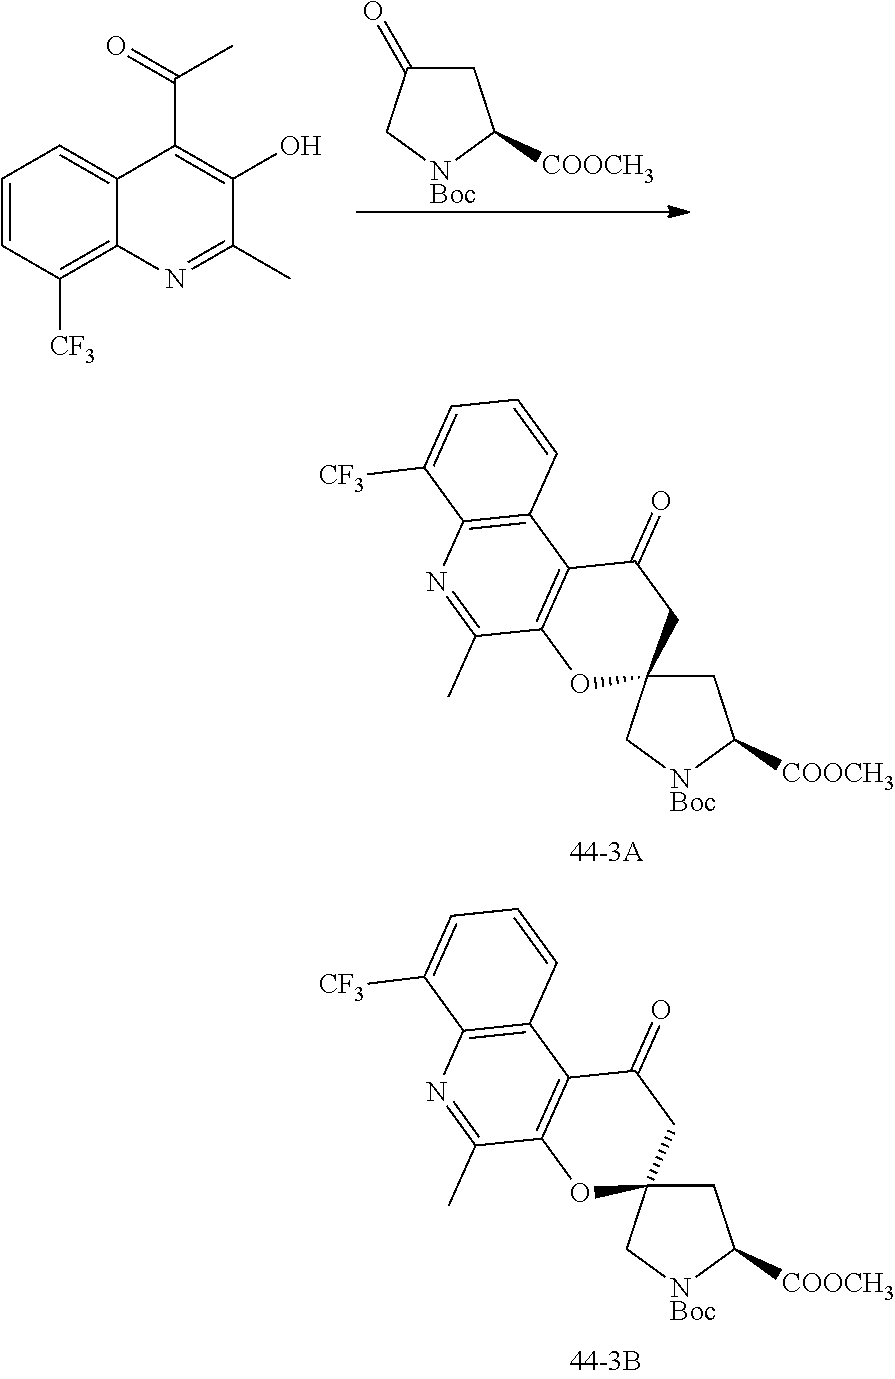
C1C2(C[NBoc]C1[COOCH3])CC(=O)C1=C(O2)C(C)=NC2=C1C=CC=C2[CF3].C1C2(C[NBoc]C1[COOCH3])CC(=O)C1=C(O2)C(C)=NC2=C1C=CC=C2[CF3].C1C(=O)C[NBoc]C1[COOCH3].C1=CC([CF3])=C2C(=C1)C(C(C)=O)=C(O)C(C)=N2
